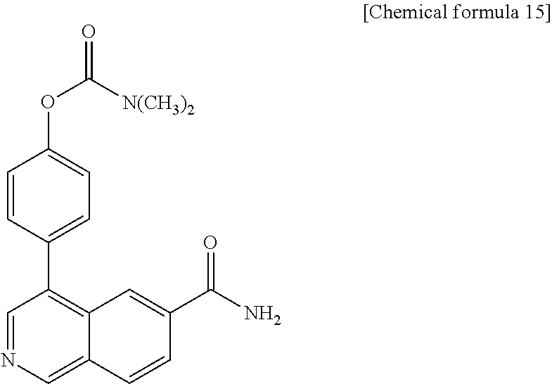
C1=NC=C2C(=C1C1=CC=C(OC([N(CH3)2])=O)C=C1)C=C(C(N)=O)C=C2
